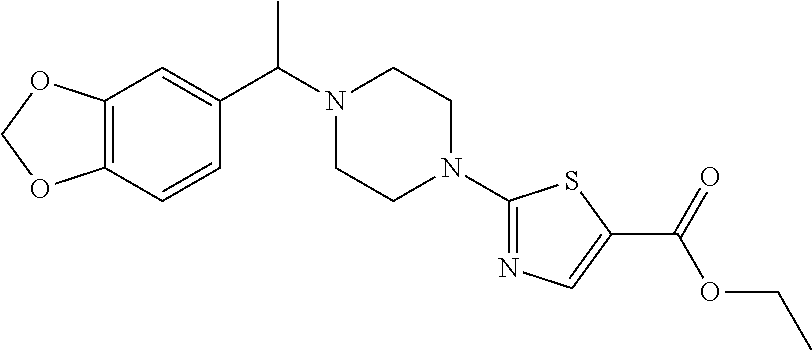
C12=C(C=CC(C(N3CCN(C4=NC=C(C(OCC)=O)S4)CC3)C)=C1)OCO2
